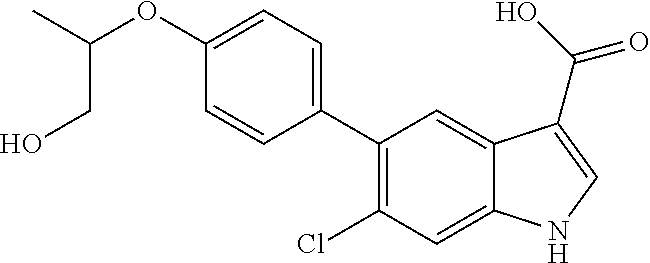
C1(C2=C(Cl)C=C3C(=C2)C(C(O)=O)=CN3)=CC=C(OC(C)CO)C=C1
